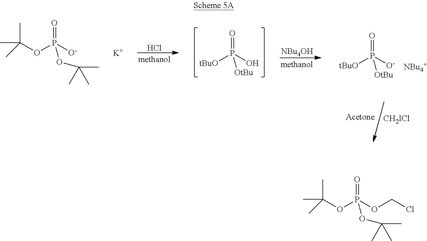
Cl.[NBu4OH].[CH2ICl].CC(C)(C)OP(=O)([O-])OC(C)(C)C.[K].[tBuO]P(O)(=O)[OtBu].[tBuO]P([O-])(=O)[OtBu].CC(C)(C)OP(=O)(OCCl)OC(C)(C)C
